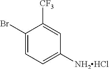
C1(Br)=CC=C([NH2HCl])C=C1[CF3]
